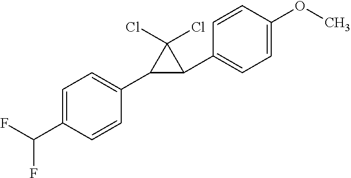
C1=C(C(F)F)C=CC(C2C(C3=CC=C(OC)C=C3)C2(Cl)Cl)=C1
